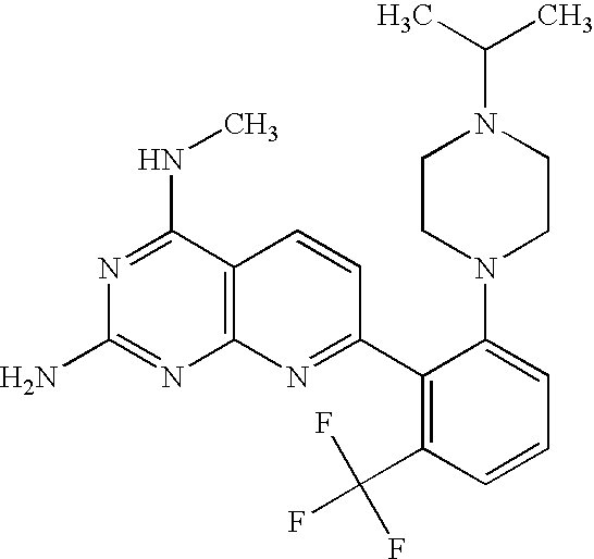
C12=C(C(NC)=NC(N)=N1)C=CC(C1=C(C(F)(F)F)C=CC=C1N1CCN(C(C)C)CC1)=N2
